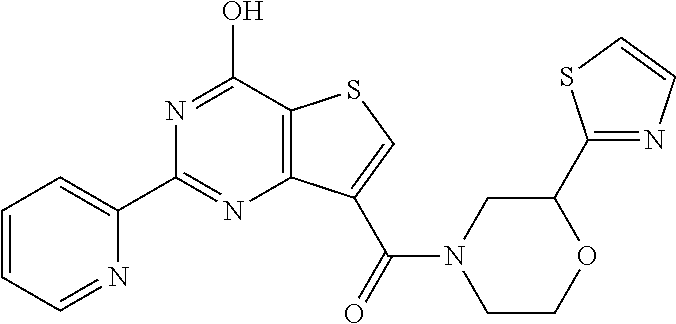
C1=CC=NC(C2=NC3=C(C(O)=N2)SC=C3C(=O)N2CCOC(C3=NC=CS3)C2)=C1
